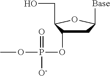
C1C(OP(OC)(=O)[O-])C(CO)OC1[Base]
